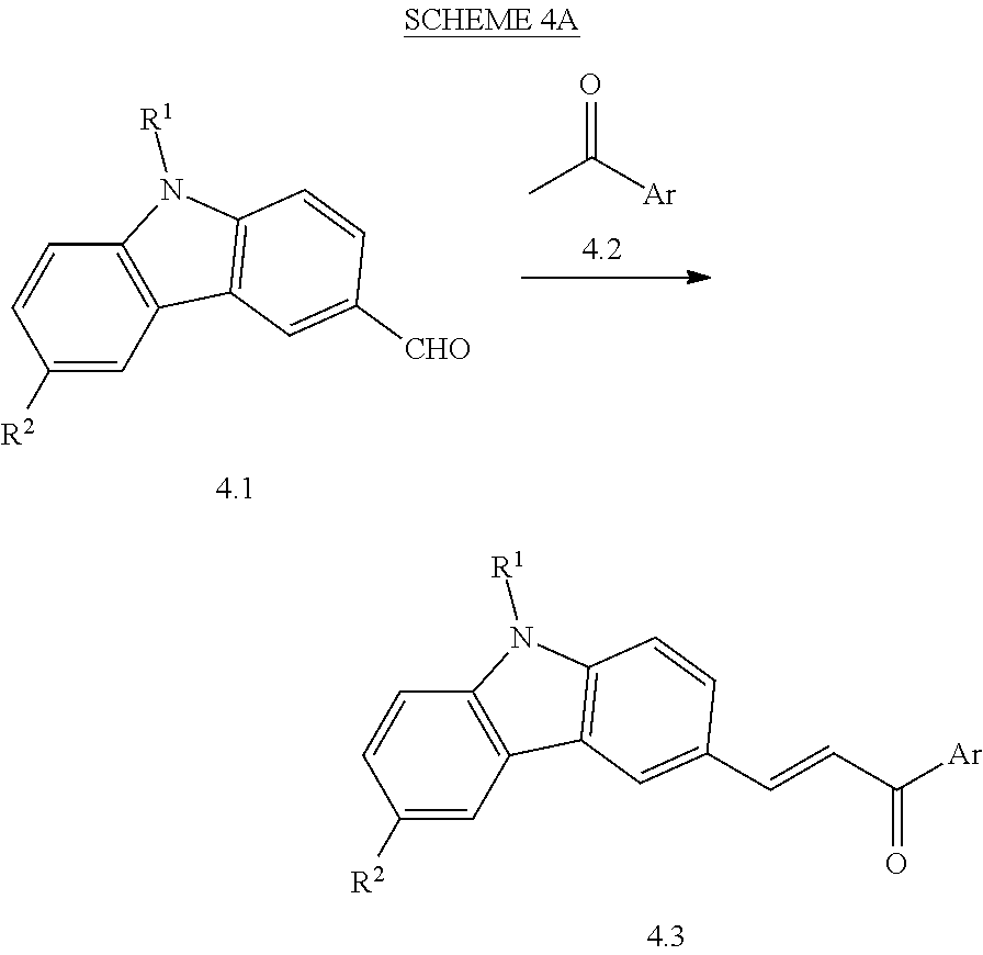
CC([Ar])=O.C1([R2])=CC2=C(C=C1)N([R1])C1=C2C=C([CHO])C=C1.C1([R2])=CC2=C(C=C1)N([R1])C1=C2C=C(C=CC(=O)[Ar])C=C1
